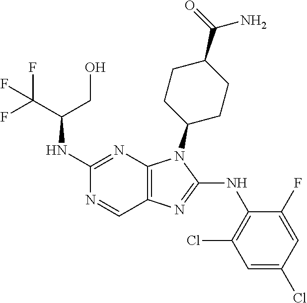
C1(NC(CO)C(F)(F)F)=NC2=C(C=N1)N=C(NC1=C(Cl)C=C(Cl)C=C1F)N2C1CCC(C(N)=O)CC1
